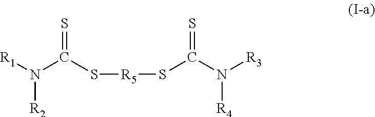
N(C(S[R5]SC(N([R3])[R4])=S)=S)([R1])[R2]
